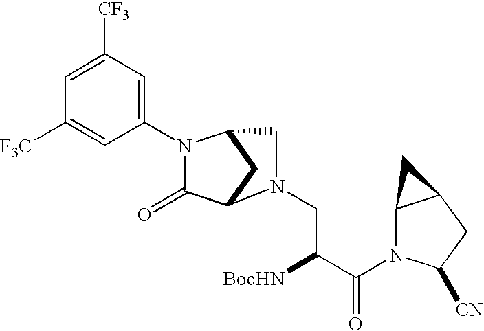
C1(N2C(=O)C3CC2CN3CC([BocHN])C(=O)N2C3C(CC2[CN])C3)=CC([CF3])=CC([F3C])=C1
